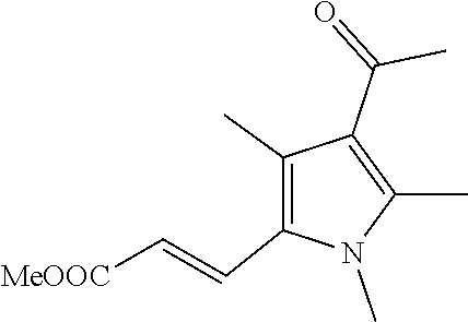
C1(C(=O)C)=C(C)N(C)C(C=C[MeOOC])=C1C
